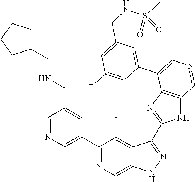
C1(C2=CN=CC(CNCC3CCCC3)=C2)=NC=C2C(=C1F)C(C1=NC3=C(N1)C=NC=C3C1=CC(CNS(C)(=O)=O)=CC(F)=C1)=NN2
